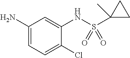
NC1=CC=C(Cl)C(NS(C2(C)CC2)(=O)=O)=C1
